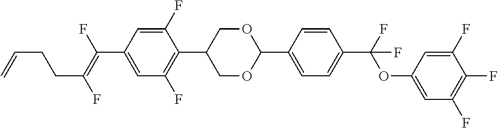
C1=C(F)C(C2COC(C3=CC=C(C(OC4=CC(F)=C(F)C(F)=C4)(F)F)C=C3)OC2)=C(F)C=C1C(=C(F)CCC=C)F
